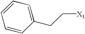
C1=CC(CC[X1])=CC=C1
